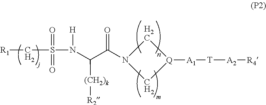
C1N(C(C(N(S(C[R1])(=O)=O)[H])[(CH2)k][R2])=O)C[Q]1[A1][T][A2][R4]
